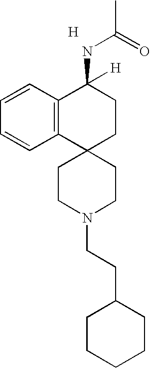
C12=C(C=CC=C1)C(NC(C)=O)([H])CCC21CCN(CCC2CCCCC2)CC1.[H]
